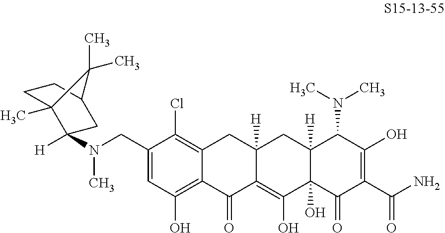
C1=C(CN(C2([H])C3(C)CCC(C2)C3(C)C)C)C(Cl)=C2C(=C1O)C(=O)C1=C(O)C3(O)C([H])(CC1([H])C2)C(N(C)C)C(O)=C(C(N)=O)C3=O
